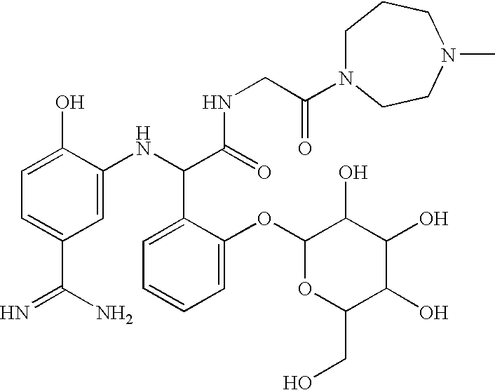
C1=C(O)C(NC(C(=O)NCC(=O)N2CCCN(C)CC2)C2=CC=CC=C2OC2OC(CO)C(O)C(O)C2O)=CC(C(=N)N)=C1
